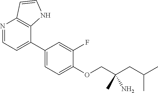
C1(C2=CC=NC3=C2NC=C3)=CC=C(OCC(CC(C)C)(N)C)C(F)=C1
